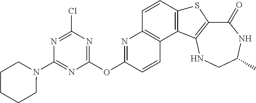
C1(=O)C2=C(NCC(C)N1)C1=C(S2)C=CC2=C1C=CC(OC1=NC(Cl)=NC(N3CCCCC3)=N1)=N2
